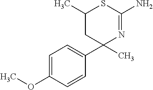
C1(C)CC(C2=CC=C(OC)C=C2)(C)N=C(N)S1
